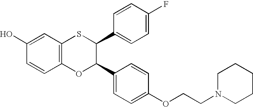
C1(O)=CC2=C(C=C1)OC(C1=CC=C(OCCN3CCCCC3)C=C1)C(C1=CC=C(F)C=C1)S2
